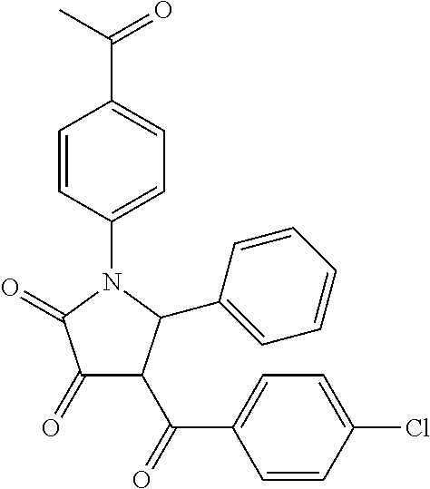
C1(=O)C(=O)N(C2=CC=C(C(=O)C)C=C2)C(C2=CC=CC=C2)C1C(C1=CC=C(Cl)C=C1)=O
